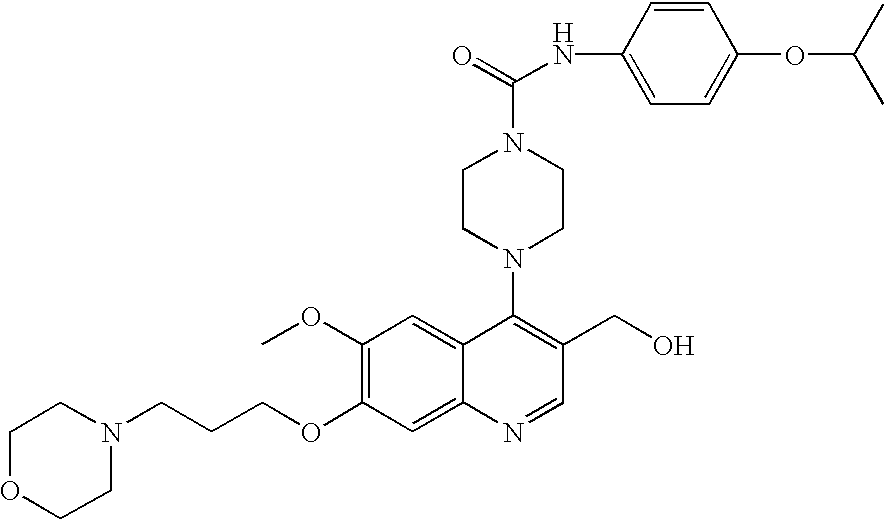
C1(OC)=C(OCCCN2CCOCC2)C=C2C(=C1)C(N1CCN(C(=O)NC3=CC=C(OC(C)C)C=C3)CC1)=C(CO)C=N2
